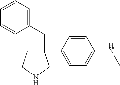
C1=C(C2(CC3=CC=CC=C3)CCNC2)C=CC(NC)=C1
